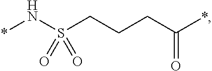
*NS(CCCC(*)=O)(=O)=O
